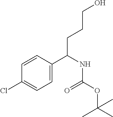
C1=CC(C(NC(OC(C)(C)C)=O)CCCO)=CC=C1Cl
